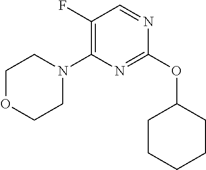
C1(F)=C(N2CCOCC2)N=C(OC2CCCCC2)N=C1
